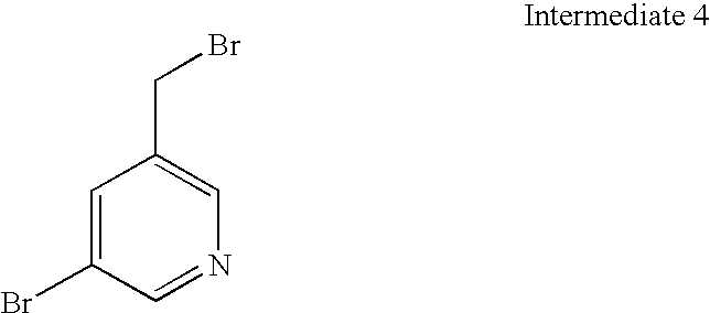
C1=C(Br)C=NC=C1CBr
